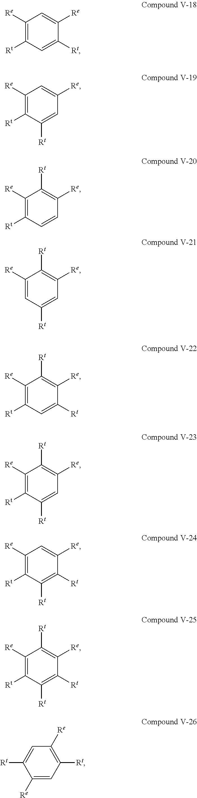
C1([Re])=C([Rt])C=C([Re])C([Rt])=C1.C1([Re])=C([Rt])C=C([Rt])C([Re])=C1.C1([Re])=C([Rt])C([Rt])=CC([Re])=C1.C1([Re])=C([Rt])C=CC([Re])=C1[Rt].C1([Re])=CC([Rt])=CC([Re])=C1[Rt].C1([Re])=C([Rt])C=C([Rt])C([Re])=C1[Rt].C1([Re])=C([Rt])C([Rt])=CC([Re])=C1[Rt].C1([Re])=C([Rt])C([Rt])=C([Rt])C([Re])=C1.C1([Re])=C([Rt])C([Rt])=C([Rt])C([Re])=C1[Rt]
